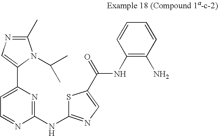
C1(C)=NC=C(C2=CC=NC(NC3=NC=C(C(=O)NC4=C(N)C=CC=C4)S3)=N2)N1C(C)C
